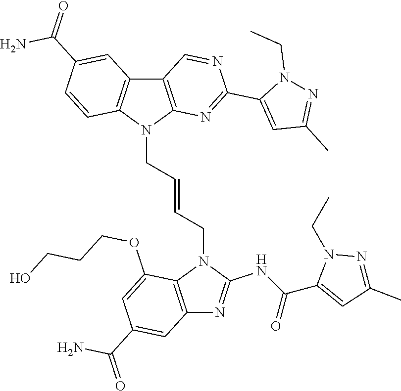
N1(CC)N=C(C)C=C1C(NC1=NC2=C(N1CC=CCN1C3=C(C=C(C(N)=O)C=C3)C3=C1N=C(C1=CC(C)=NN1CC)N=C3)C(OCCCO)=CC(C(N)=O)=C2)=O
